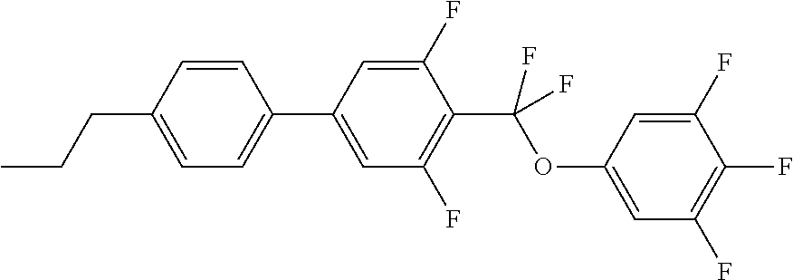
C1=CC(C2=CC(F)=C(C(OC3=CC(F)=C(F)C(F)=C3)(F)F)C(F)=C2)=CC=C1CCC
